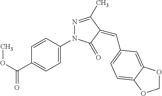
C(C1=CC=C(N2N=C(C)C(=CC3=CC=C4C(=C3)OCO4)C2=O)C=C1)(OC)=O
